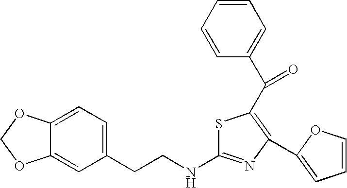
S1C(NCCC2=CC=C3C(=C2)OCO3)=NC(C2=CC=CO2)=C1C(C1=CC=CC=C1)=O
